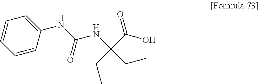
C1(NC(NC(C(O)=O)(CC)CC)=O)=CC=CC=C1
